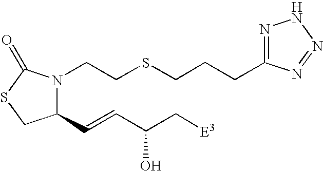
N1(CCSCCCC2=NNN=N2)C(C=CC(C[E3])O)CSC1=O
